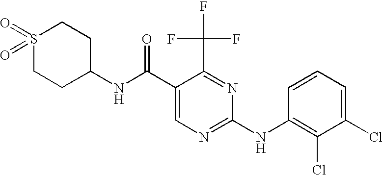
S1(=O)(=O)CCC(NC(C2=CN=C(NC3=C(Cl)C(Cl)=CC=C3)N=C2C(F)(F)F)=O)CC1
